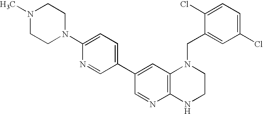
C1(Cl)=CC=C(Cl)C=C1CN1C2=C(NCC1)N=CC(C1=CC=C(N3CCN(C)CC3)N=C1)=C2
